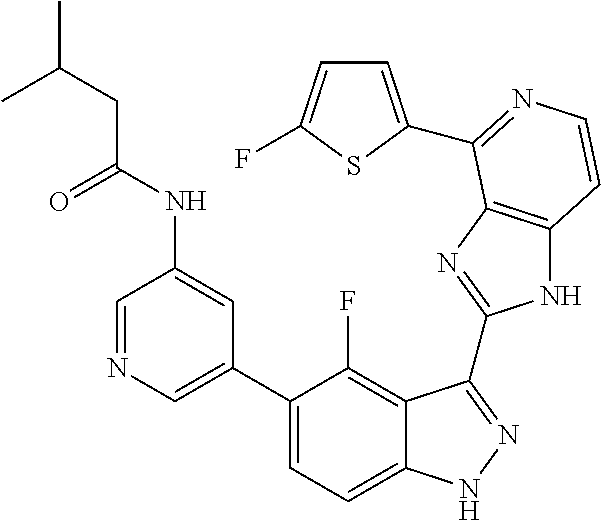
C1=C(C2=CC=C3C(=C2F)C(C2=NC4=C(N2)C=CN=C4C2=CC=C(F)S2)=NN3)C=C(NC(=O)CC(C)C)C=N1
